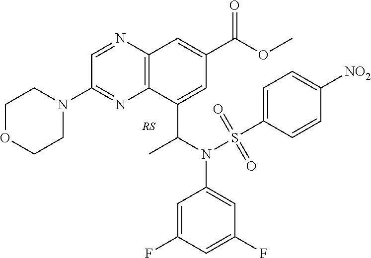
C1=NC2=C(N=C1N1CCOCC1)C(C(N(C1=CC(F)=CC(F)=C1)S(C1=CC=C([NO2])C=C1)(=O)=O)C)=CC(C(OC)=O)=C2
